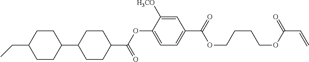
C1CC(CC)CCC1C1CCC(C(OC2=CC=C(C(=O)OCCCCOC(C=C)=O)C=C2[H3CO])=O)CC1
